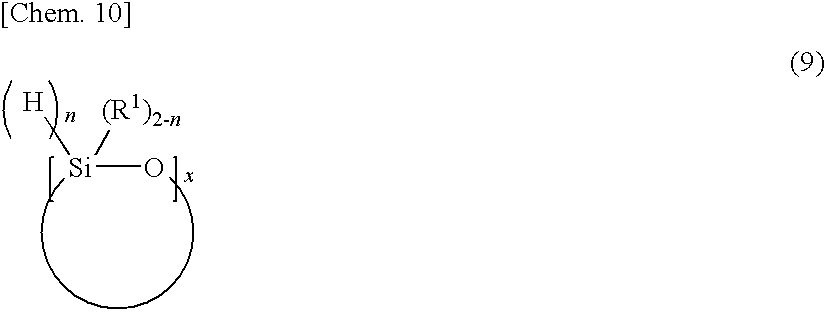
[Si](O)([(R1)2-n])[H]
